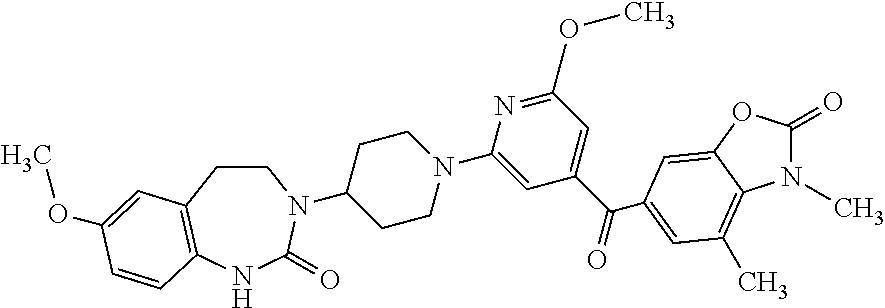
C1CC2=C(NC(=O)N1C1CCN(C3=CC(C(=O)C4=CC(C)=C5N(C)C(=O)OC5=C4)=CC(OC)=N3)CC1)C=CC(OC)=C2
